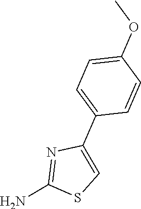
C1=C(C2=CSC(N)=N2)C=CC(OC)=C1
